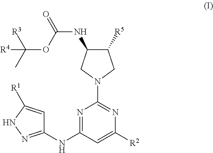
N1=C(NC2=NNC([R1])=C2)C=C([R2])N=C1N1CC([R5])C(NC(=O)OC(C)([R3])[R4])C1
